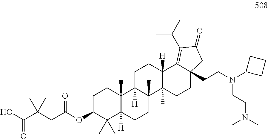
C1C(OC(=O)CC(C(=O)O)(C)C)C(C)(C)C2([H])C(C)(C1)C1([H])C(C)(CC2)C2(C)C([H])(CC1)C1=C(C(C)C)C(=O)CC1(CCN(C1CCC1)CCN(C)C)CC2
